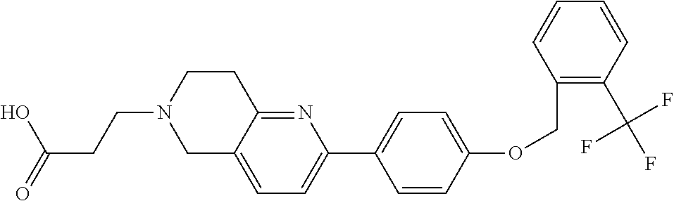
OC(CCN1CC2=CC=C(C3=CC=C(OCC4=C(C(F)(F)F)C=CC=C4)C=C3)N=C2CC1)=O
